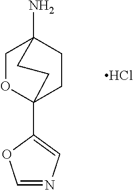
C1OC2(C3=CN=CO3)CCC1(N)CC2.Cl
